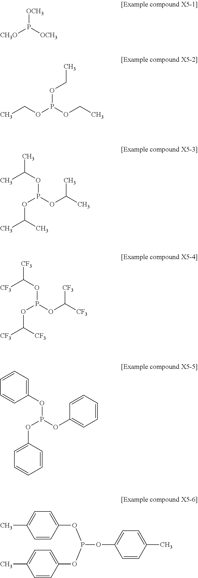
[OCH3]P([OCH3])[CH3O].CCOP(OCC)OCC.CC(OP(OC(C)C)OC(C)C)C.[CF3]C(OP(OC([CF3])[CF3])OC([CF3])[CF3])[CF3].C1=CC=C(OP(OC2=CC=CC=C2)OC2=CC=CC=C2)C=C1.C1=CC(OP(OC2=CC=C(C)C=C2)OC2=CC=C(C)C=C2)=CC=C1C
